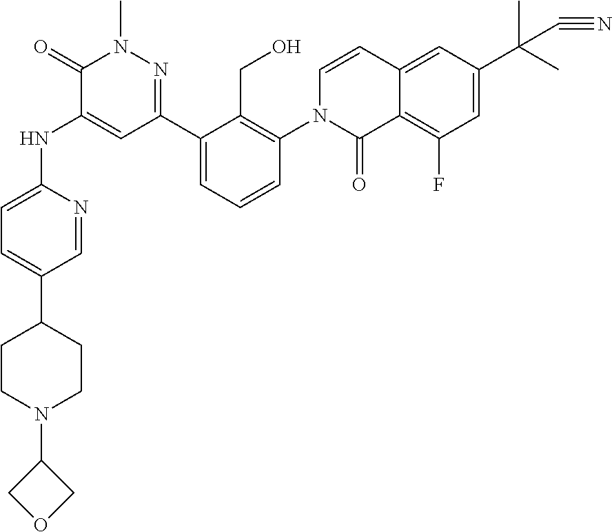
C1=NC(NC2=CC(C3=CC=CC(N4C(=O)C5=C(F)C=C(C(C)(C)C#N)C=C5C=C4)=C3CO)=NN(C)C2=O)=CC=C1C1CCN(C2COC2)CC1
